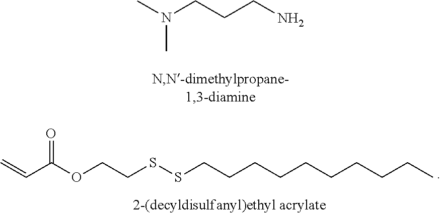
CN(CCCN)C.C=CC(OCCSSCCCCCCCCCC)=O
